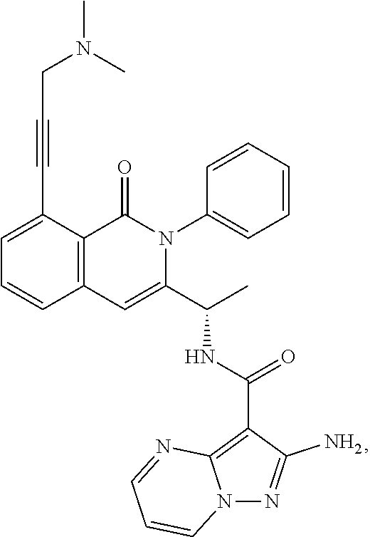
C1=C(C#CCN(C)C)C2=C(C=C1)C=C(C(C)NC(=O)C1=C3N(N=C1N)C=CC=N3)N(C1=CC=CC=C1)C2=O
